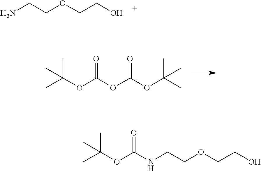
NCCOCCO.CC(OC(OC(OC(C)(C)C)=O)=O)(C)C.CC(OC(NCCOCCO)=O)(C)C
